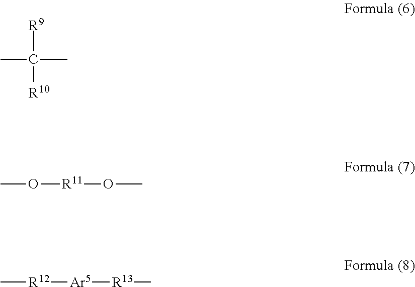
CC(C)([R9])[R10].CO[R11]OC.C[R12][Ar5][R13]C
